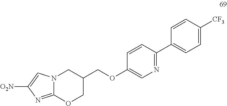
C12=NC([O2N])=CN1CC(COC1=CN=C(C3=CC=C([CF3])C=C3)C=C1)CO2
